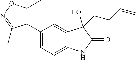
C1=C(C2=C(C)ON=C2C)C=C2C(=C1)NC(=O)C2(O)CCC=C
